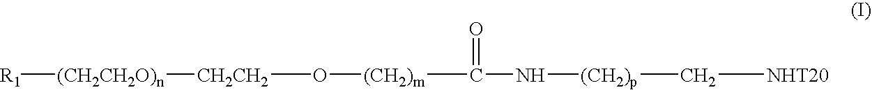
[R1][(CH2CH2O)n][CH2CH2]O[(CH2)m]C(N[(CH2)p]C[NHT20])=O
